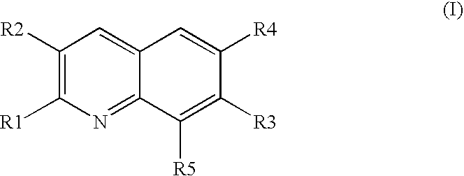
C1([R2])=C([R1])N=C2C(=C1)C=C([R4])C([R3])=C2[R5]
